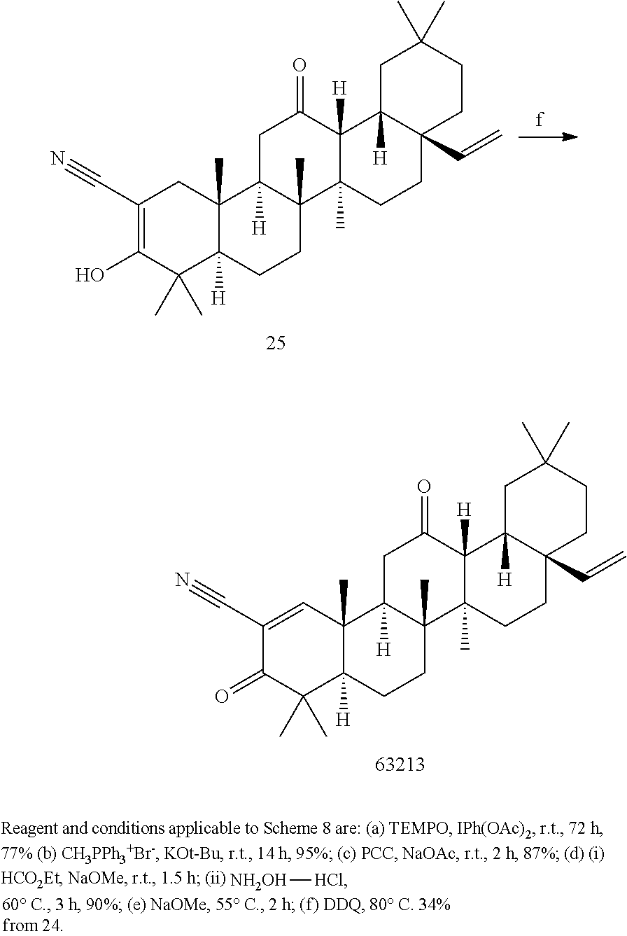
C1(C#N)=CC2(C)C([H])(C(C)(C)C1=O)CCC1(C)C2([H])CC(=O)C2([H])C1(C)CCC1(C=C)C2([H])CC(C)(C)CC1.[NH2OH][HCl].C1(C#N)=C(O)C(C)(C)C2([H])C(C)(C1)C1([H])C(C)(CC2)C2(C)C([H])(C(=O)C1)C1([H])C(C=C)(CC2)CCC(C)(C)C1
